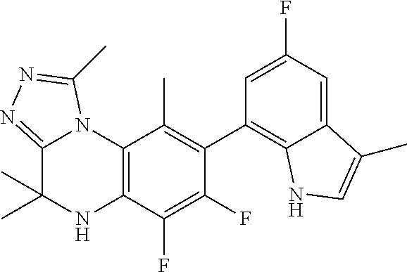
C1(C2=C3C(=CC(F)=C2)C(C)=CN3)=C(C)C2=C(C(F)=C1F)NC(C)(C)C1=NN=C(C)N21
